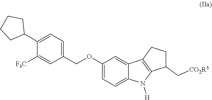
C1(C[CO2R3])CCC2=C1N([H])C1=CC=C(OCC3=CC=C(C4CCCC4)C([F3C])=C3)C=C21
